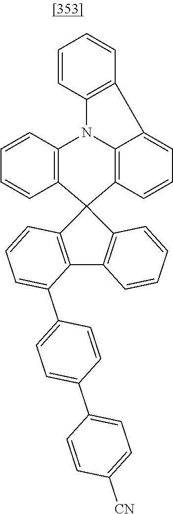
C12=C(C3(C4=C1C(C1=CC=C(C5=CC=C([CN])C=C5)C=C1)=CC=C4)C1=C(N4C5=C3C=CC=C5C3=C4C=CC=C3)C=CC=C1)C=CC=C2
